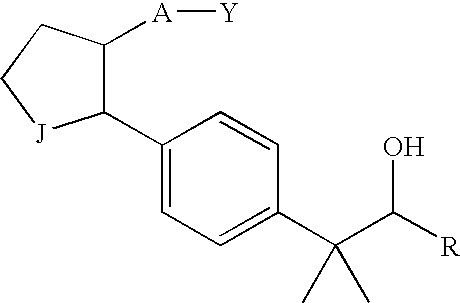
C1(C2=CC=C(C(C([R])O)(C)C)C=C2)C([A][Y])CC[J]1
